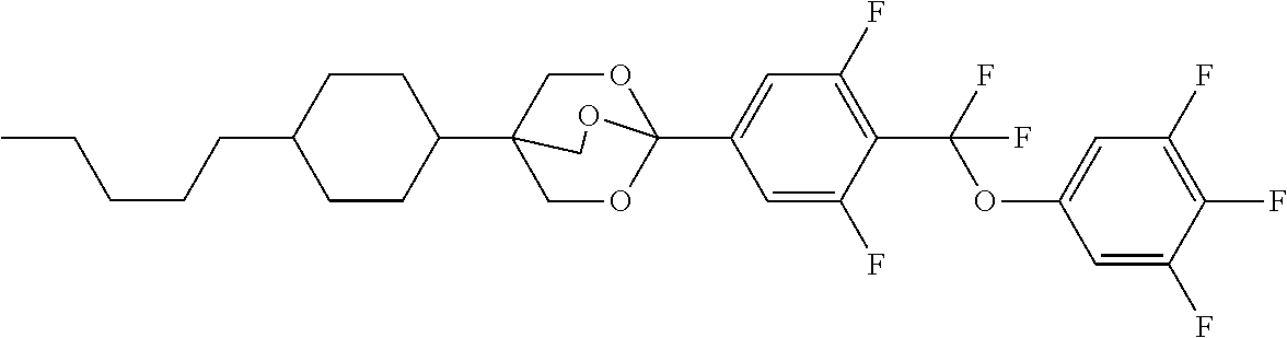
C(CCC1CCC(C23COC(C4=CC(F)=C(C(OC5=CC(F)=C(F)C(F)=C5)(F)F)C(F)=C4)(OC2)OC3)CC1)CC
